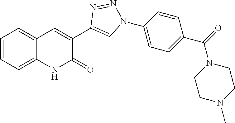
C1=CC=C2C(=C1)NC(=O)C(C1=CN(C3=CC=C(C(=O)N4CCN(C)CC4)C=C3)N=N1)=C2
